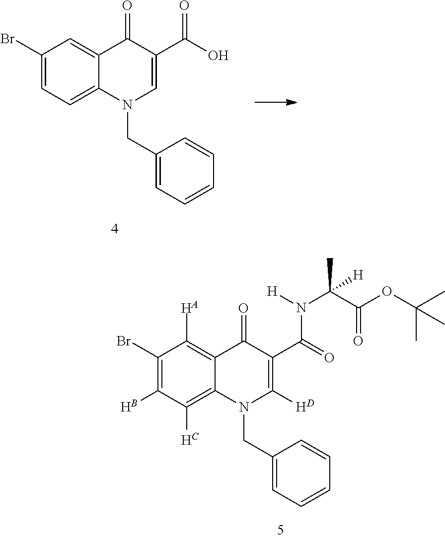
C1(Br)=C(B)C(C)=C2C(=C1[HA])C(=O)C(C(=O)N(C(C(OC(C)(C)C)=O)(C)[H])[H])=C([H])N2CC1=CC=CC=C1.C1(Br)=CC=C2C(=C1)C(=O)C(C(O)=O)=CN2CC1=CC=CC=C1
